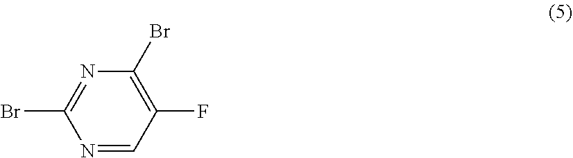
C1(Br)=NC(Br)=C(F)C=N1
